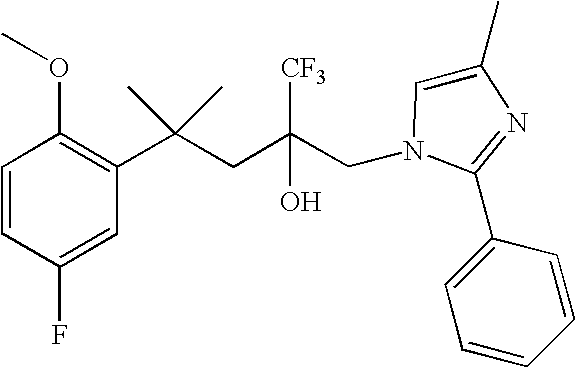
C1(F)=CC(C(CC(CN2C=C(C)N=C2C2=CC=CC=C2)([CF3])O)(C)C)=C(OC)C=C1
